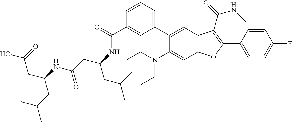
C1(C(=O)NC(CC(C)C)CC(NC(CC(O)=O)CC(C)C)=O)=CC(C2=CC3=C(C=C2N(CC)CC)OC(C2=CC=C(F)C=C2)=C3C(=O)NC)=CC=C1
